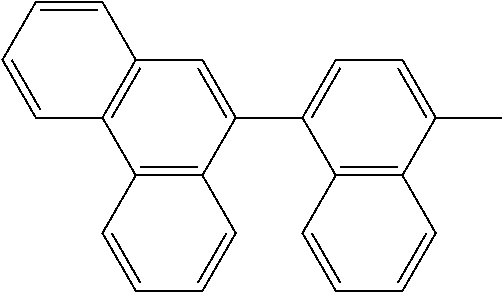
C12=C(C=CC=C1)C(C1=CC3=C(C4=C1C=CC=C4)C=CC=C3)=CC=C2C
